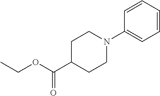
C1=CC=CC(N2CCC(C(OCC)=O)CC2)=C1
